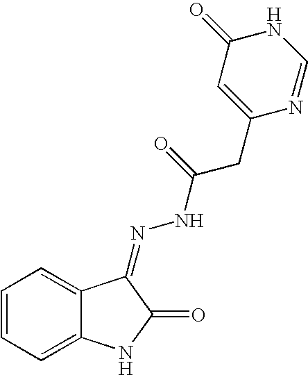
C1=CC=C2C(=C1)C(=NNC(CC1=CC(=O)NC=N1)=O)C(=O)N2
